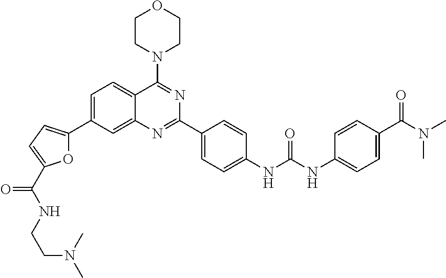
C1=C(C2=CC=C(C(=O)NCCN(C)C)O2)C=C2C(=C1)C(N1CCOCC1)=NC(C1=CC=C(NC(NC3=CC=C(C(N(C)C)=O)C=C3)=O)C=C1)=N2
